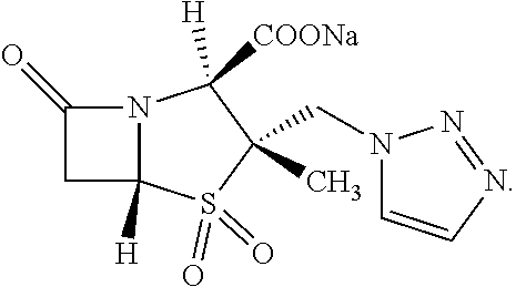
C1(=O)CC2([H])N1C([COONa])([H])C(C)(CN1C=CN=N1)S2(=O)=O
